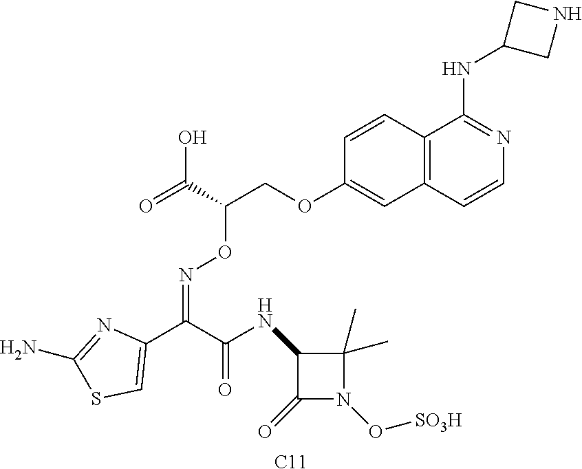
C12=C(C=CC(OCC(C(=O)O)ON=C(C3=CSC(N)=N3)C(NC3C(=O)N(O[SO3H])C3(C)C)=O)=C1)C(NC1CNC1)=NC=C2.[C11]
